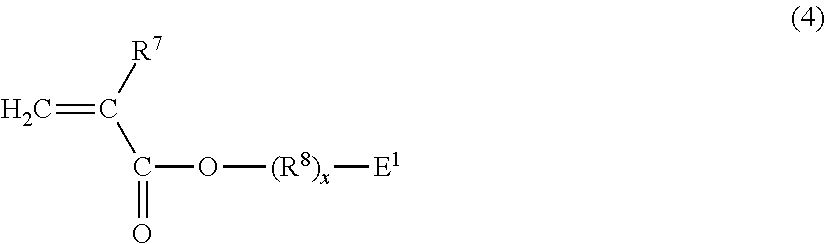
C=C([R7])C(=O)O[(R8)x][E1]
